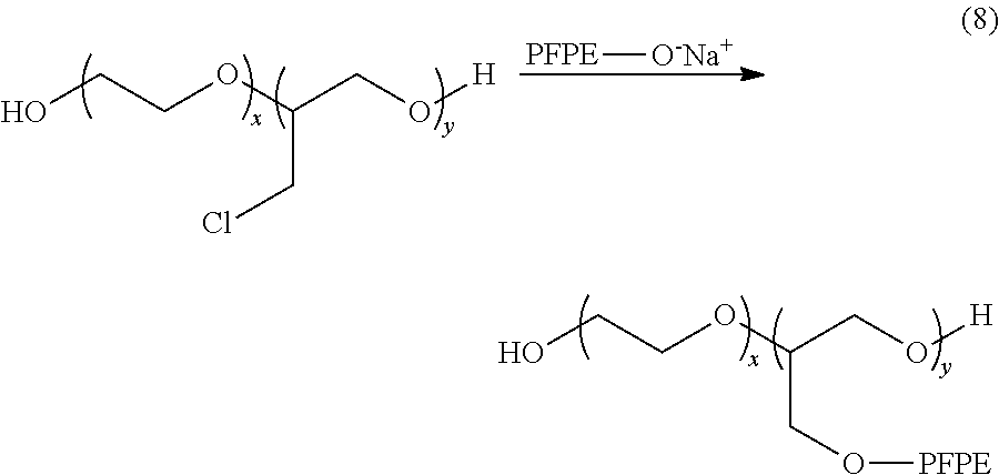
OCCOC(CCl)CO[H].[PFPE][O-Na+].OCCOC(CO[PFPE])CO[H]
